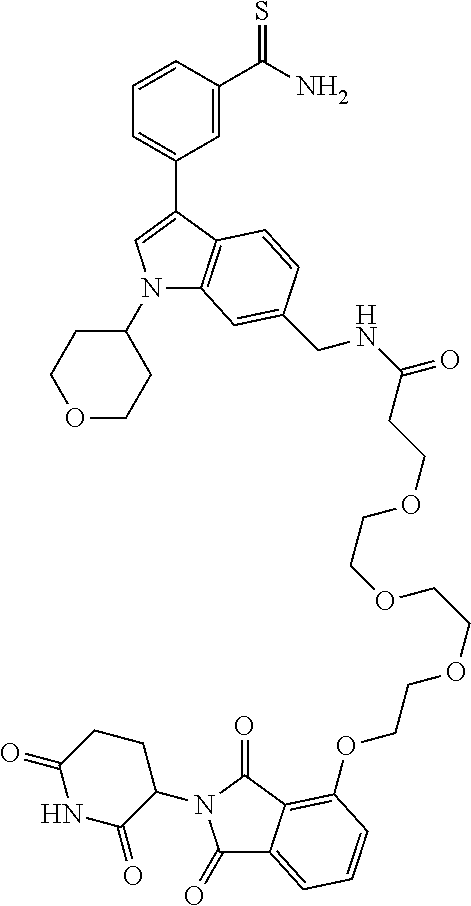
N1(C2CCOCC2)C2=C(C(C3=CC=CC(C(N)=S)=C3)=C1)C=CC(CNC(=O)CCOCCOCCOCCOC1=C3C(=CC=C1)C(=O)N(C1CCC(=O)NC1=O)C3=O)=C2
